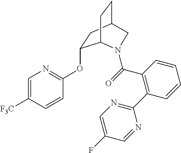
C1=C([F3C])C=CC(OC2CC3CCC2N(C(C2=C(C4=NC=C(F)C=N4)C=CC=C2)=O)C3)=N1
